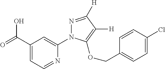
C1(C(=O)O)=CC=NC(N2N=C([H])C([H])=C2OCC2=CC=C(Cl)C=C2)=C1
